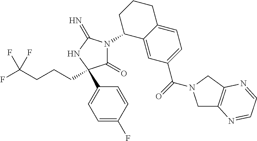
C1(=O)N(C2C3=CC(C(=O)N4CC5=C(C4)N=CC=N5)=CC=C3CCC2)C(=N)NC1(C1=CC=C(F)C=C1)CCCC(F)(F)F
